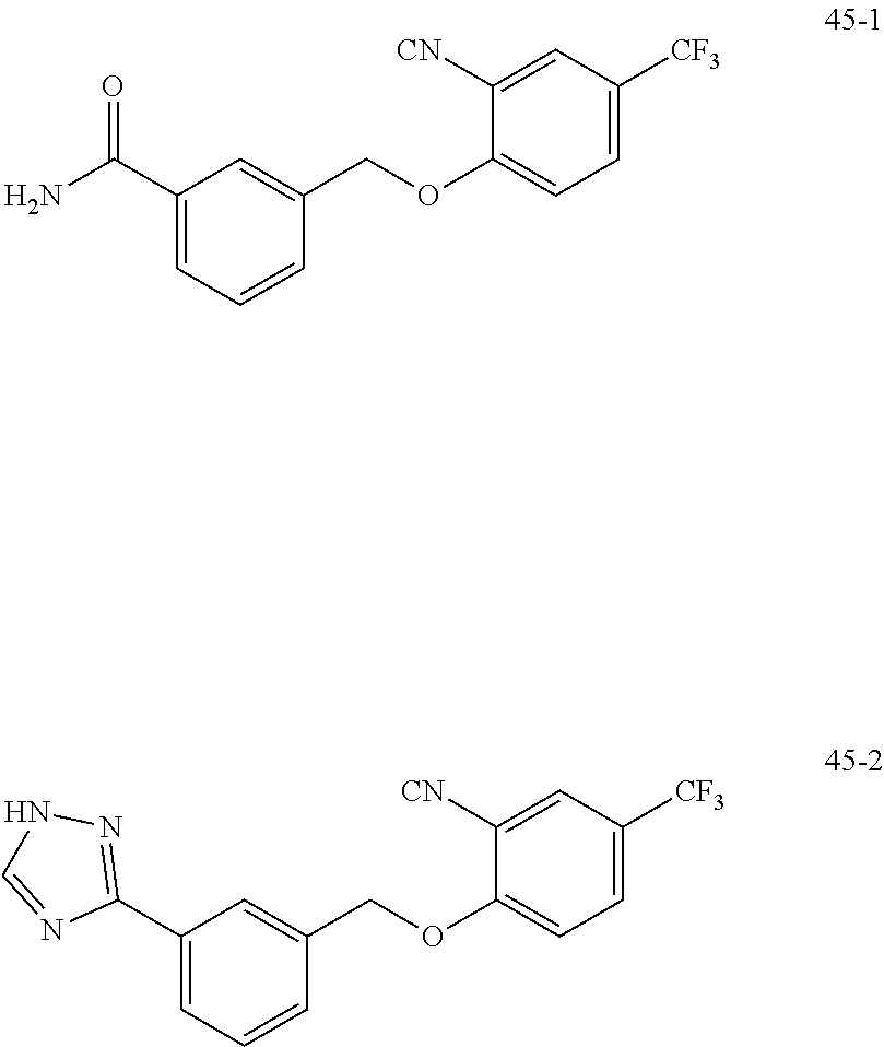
C1=CC=C(C2=NNC=N2)C=C1COC1=CC=C([CF3])C=C1[CN].C1=CC=C(C(N)=O)C=C1COC1=CC=C([CF3])C=C1[CN]
